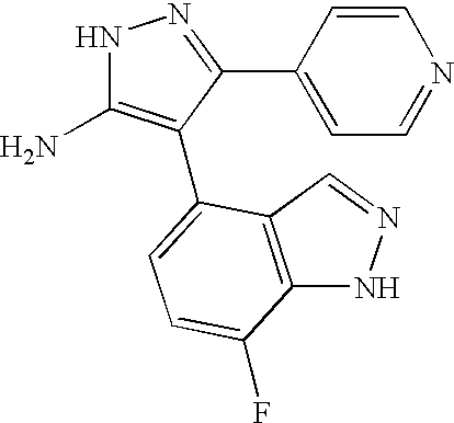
N1C(N)=C(C2=CC=C(F)C3=C2C=NN3)C(C2=CC=NC=C2)=N1
